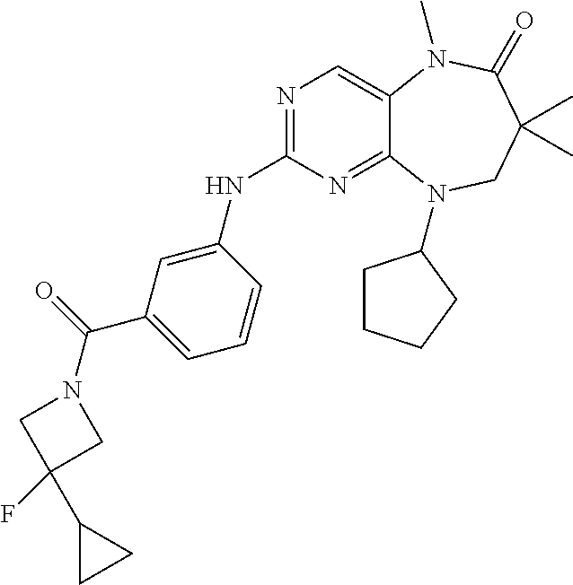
N1=C(NC2=CC(C(=O)N3CC(F)(C4CC4)C3)=CC=C2)N=C2C(=C1)N(C)C(=O)C(C)(C)CN2C1CCCC1
